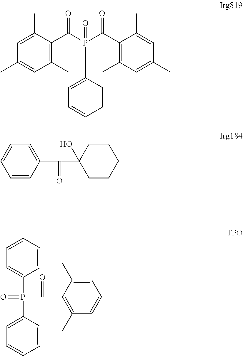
C1(C)=C(C(=O)P(C(C2=C(C)C=C(C)C=C2C)=O)(=O)C2=CC=CC=C2)C(C)=CC(C)=C1.C1=C(P(C2=CC=CC=C2)(C(=O)C2=C(C)C=C(C)C=C2C)=O)C=CC=C1.C1=CC(C(=O)C2(O)CCCCC2)=CC=C1
